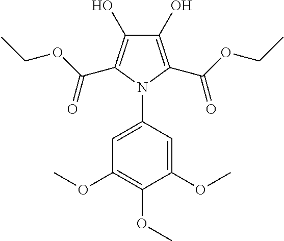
C1(O)=C(C(OCC)=O)N(C2=CC(OC)=C(OC)C(OC)=C2)C(C(OCC)=O)=C1O
